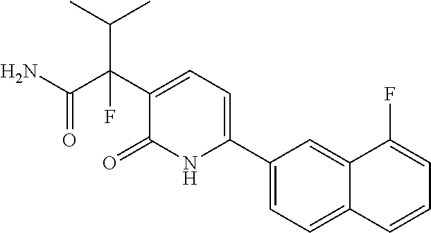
C12=CC(C3=CC=C(C(C(=O)N)(F)C(C)C)C(=O)N3)=CC=C1C=CC=C2F
